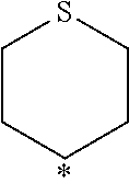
C1CCCCS1
